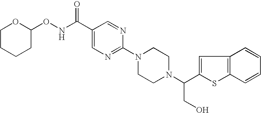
C1CCCC(ONC(C2=CN=C(N3CCN(C(C4=CC5=C(S4)C=CC=C5)CO)CC3)N=C2)=O)O1
